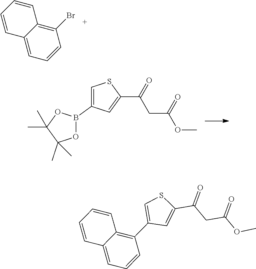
C1=C(B2OC(C)(C)C(C)(C)O2)C=C(C(CC(OC)=O)=O)S1.C1=C(C2=C3C(=CC=C2)C=CC=C3)C=C(C(CC(OC)=O)=O)S1.C1=CC2=CC=CC(Br)=C2C=C1
